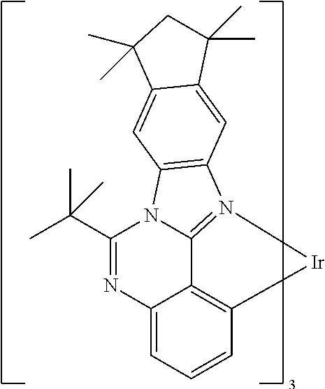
C12=CC=CC3=C1C1=N([Ir]3)C3=C(N1C(C(C)(C)C)=N2)C=C1C(=C3)C(C)(C)CC1(C)C
